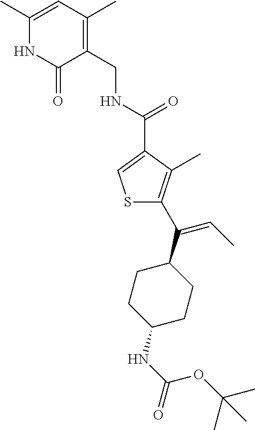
S1C(C(=CC)C2CCC(NC(OC(C)(C)C)=O)CC2)=C(C)C(C(=O)NCC2=C(C)C=C(C)NC2=O)=C1
